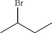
BrC(C)CC
